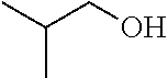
CC(CO)C
